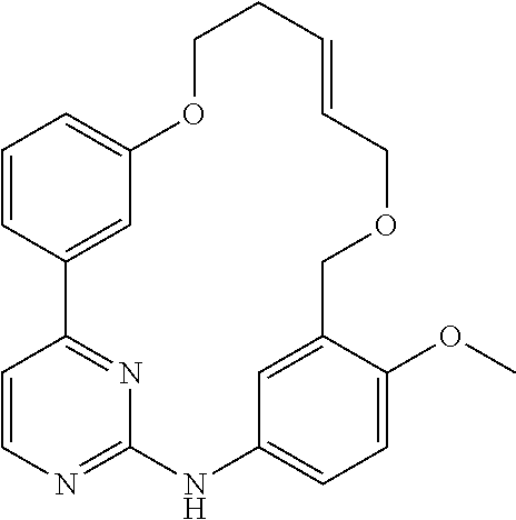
C1=CC2=CC(=C1)OCCC=CCOCC1=CC(=CC=C1OC)NC1=NC=CC2=N1
